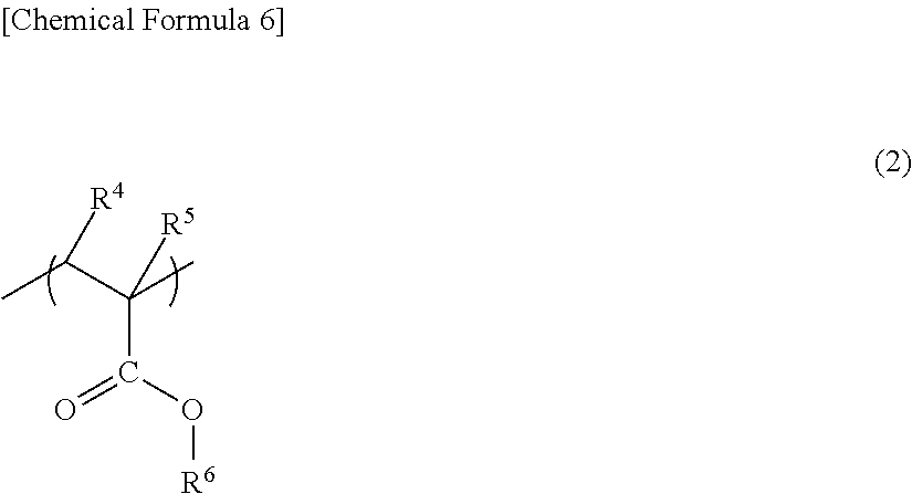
CC(C(C)([R5])C(O[R6])=O)[R4]
